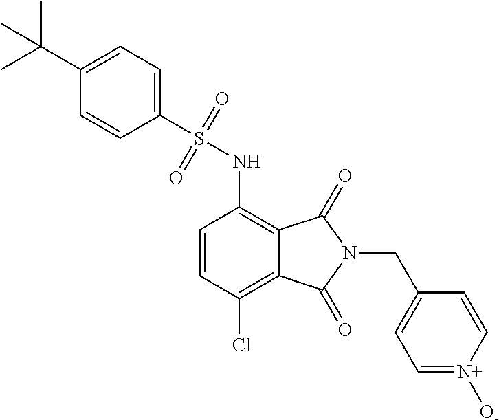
C1=CC(Cl)=C2C(=C1NS(=O)(=O)C1=CC=C(C(C)(C)C)C=C1)C(=O)N(CC1=CC=[N+]([O-])C=C1)C2=O
